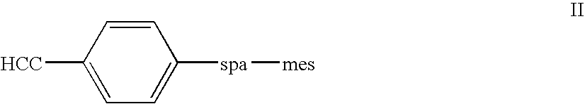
C1=CC([HCC])=CC=C1[spa][mes]
